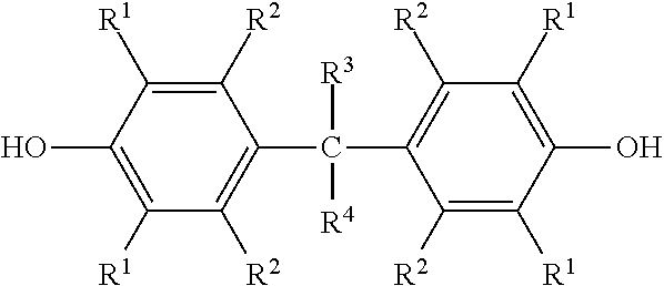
C1([R2])=C([R1])C(O)=C([R1])C([R2])=C1C(C1=C([R2])C([R1])=C(O)C([R1])=C1[R2])([R3])[R4]
